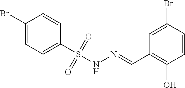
C1(Br)=CC=C(S(=O)(=O)NN=CC2=C(O)C=CC(Br)=C2)C=C1
